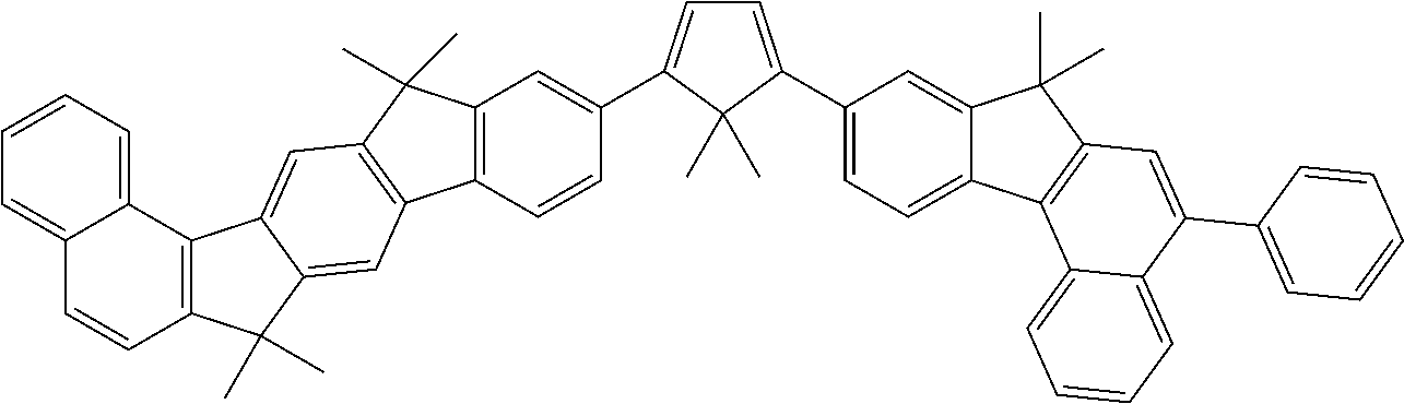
C12=C(C=CC(C3=CC=C(C4=CC=C5C(=C4)C(C)(C)C4=C5C5=CC=CC=C5C(C5=CC=CC=C5)=C4)C3(C)C)=C1)C1=C(C2(C)C)C=C2C(=C1)C(C)(C)C1=C2C2=CC=CC=C2C=C1
